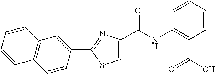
C12=C(C=CC(C3=NC(C(NC4=C(C(O)=O)C=CC=C4)=O)=CS3)=C1)C=CC=C2
